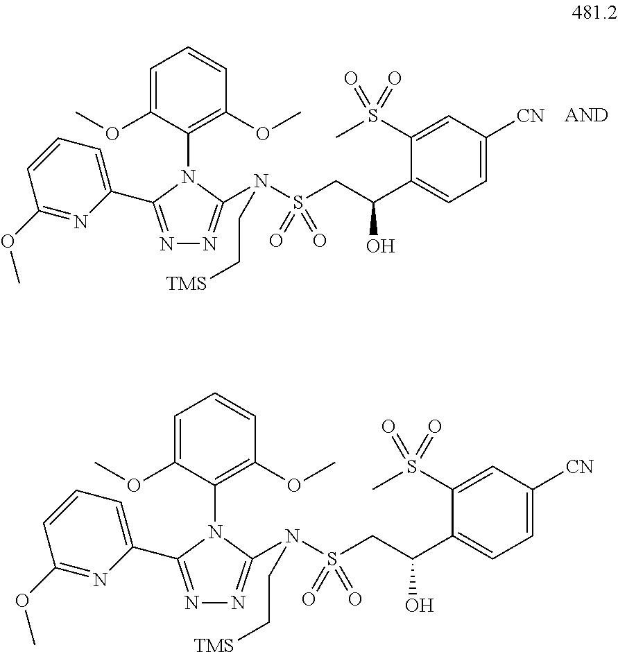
C1=C(OC)C(N2C(C3=CC=CC(OC)=N3)=NN=C2N(S(CC(C2=CC=C([CN])C=C2S(C)(=O)=O)O)(=O)=O)CC[TMS])=C(OC)C=C1.C1=C(OC)C(N2C(C3=CC=CC(OC)=N3)=NN=C2N(S(CC(C2=CC=C([CN])C=C2S(C)(=O)=O)O)(=O)=O)CC[TMS])=C(OC)C=C1
